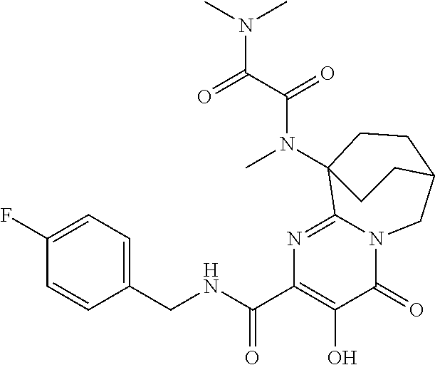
C1(CNC(C2=C(O)C(=O)N3C(=N2)C2(N(C)C(C(=O)N(C)C)=O)CCC(C3)CC2)=O)=CC=C(F)C=C1
